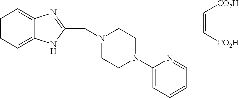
C1=CC=C2C(=C1)N=C(CN1CCN(C3=CC=CC=N3)CC1)N2.C(=C[CO2H])[CO2H]
